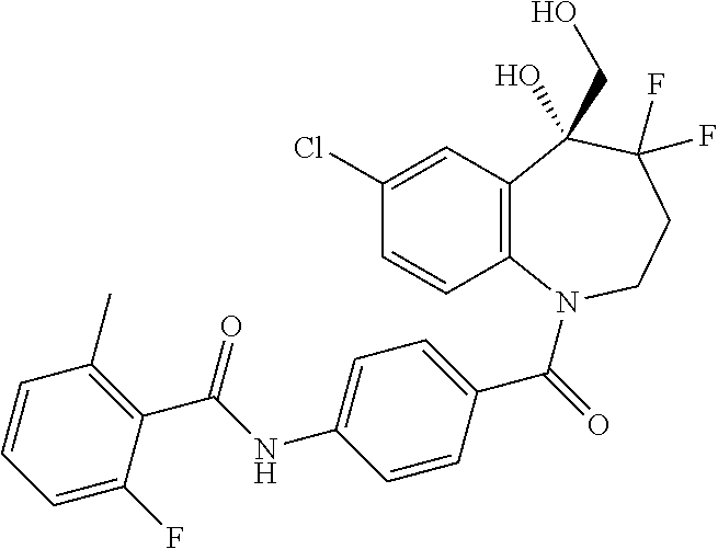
C1(Cl)=CC2=C(C=C1)N(C(=O)C1=CC=C(NC(C3=C(C)C=CC=C3F)=O)C=C1)CCC(F)(F)C2(O)CO
